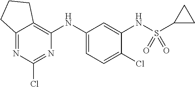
C12=NC(Cl)=NC(NC3=CC=C(Cl)C(NS(C4CC4)(=O)=O)=C3)=C1CCC2
